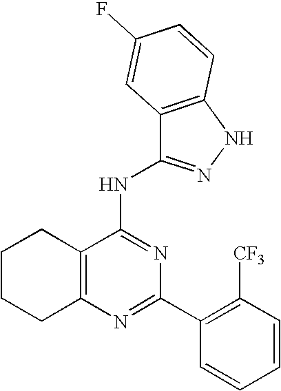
C12=C(N=C(C3=C([CF3])C=CC=C3)N=C1NC1=NNC3=C1C=C(F)C=C3)CCCC2
